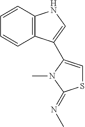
C1=CC2=C(C=C1)C(C1=CSC(=NC)N1C)=CN2
